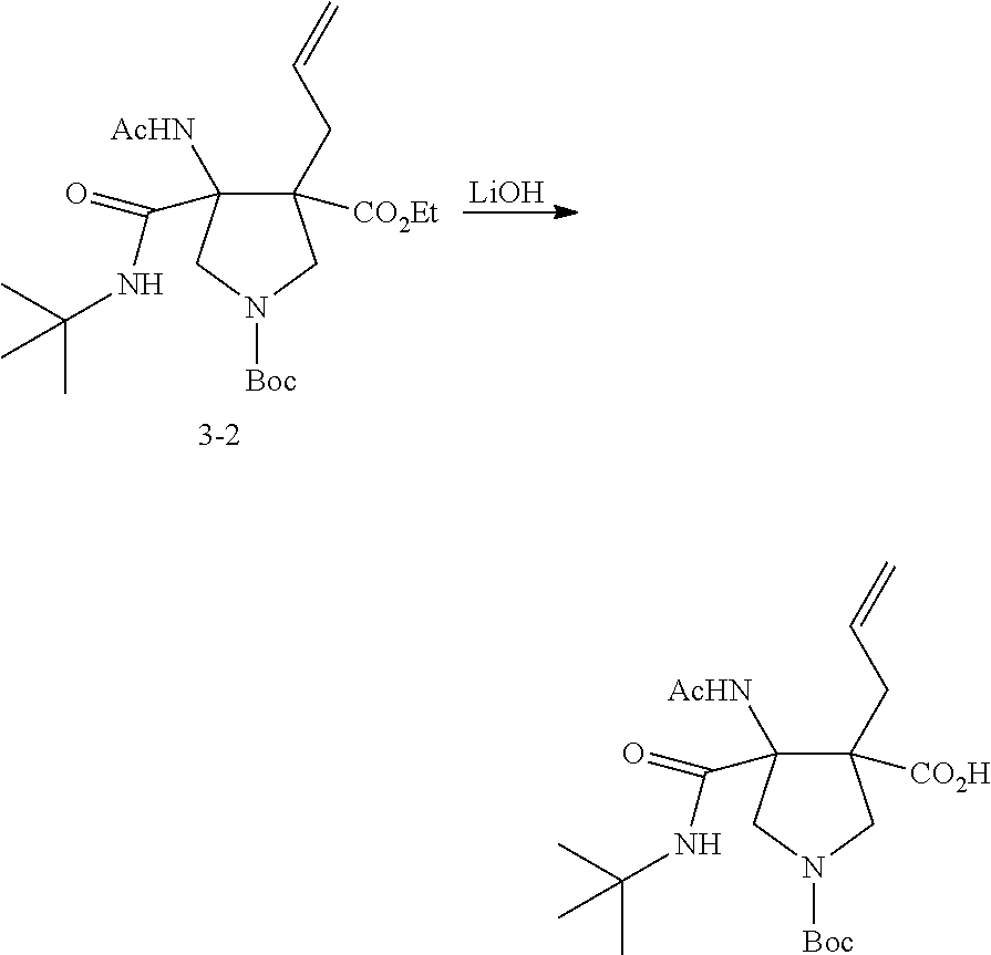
C1([CO2H])(CC=C)C([AcHN])(C(=O)NC(C)(C)C)CN([Boc])C1.C1([CO2Et])(CC=C)C([AcHN])(C(=O)NC(C)(C)C)CN([Boc])C1.[LiOH]
